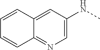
C12=CC(NC)=CN=C1C=CC=C2
